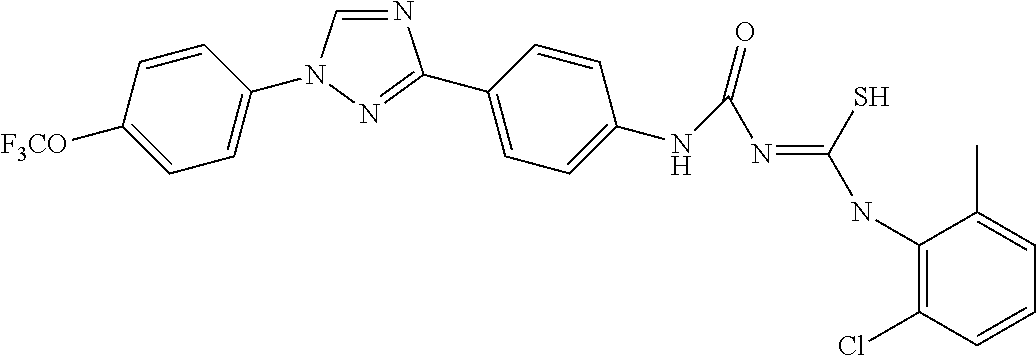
N1=CN(C2=CC=C([F3CO])C=C2)N=C1C1=CC=C(NC(=O)N=C(NC2=C(Cl)C=CC=C2C)S)C=C1
